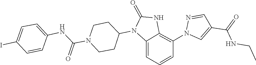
N1=CC(C(NCC)=O)=CN1C1=C2NC(=O)N(C3CCN(C(NC4=CC=C(I)C=C4)=O)CC3)C2=CC=C1
